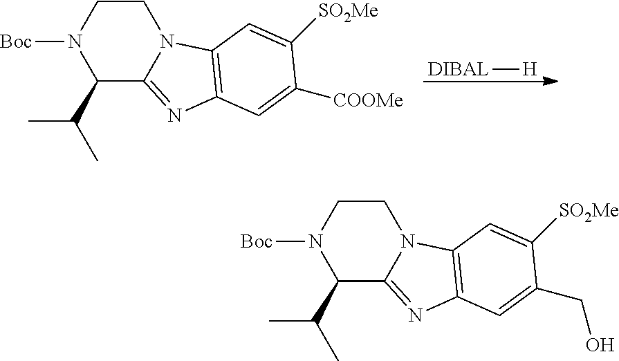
[DIBAL][H].[Boc]N1C(C(C)C)C2=NC3=C(N2CC1)C=C([SO2Me])C([COOMe])=C3.[Boc]N1C(C(C)C)C2=NC3=C(N2CC1)C=C([SO2Me])C(CO)=C3
